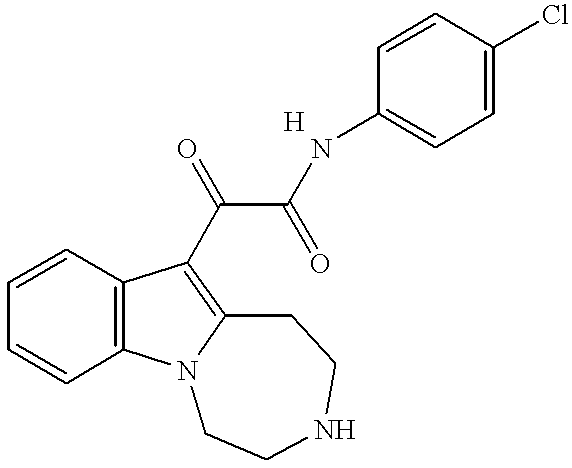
C1=CC=CC2=C1C(C(=O)C(=O)NC1=CC=C(Cl)C=C1)=C1N2CCNCC1
